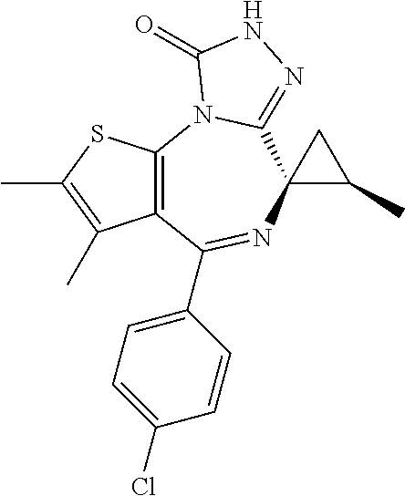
C12=C(N3C(=NNC3=O)C3(N=C1C1=CC=C(Cl)C=C1)C(C)C3)SC(C)=C2C
